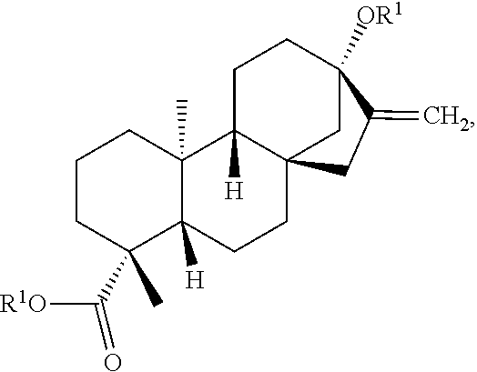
C1(C(=O)[R1O])(C)CCCC2(C)C3([H])CCC4([OR1])C(=C)CC3(CCC12[H])C4
